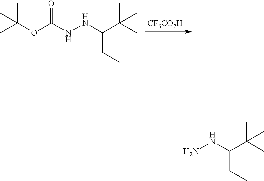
CC(OC(NNC(C(C)(C)C)CC)=O)(C)C.[CF3CO2H].NNC(C(C)(C)C)CC
